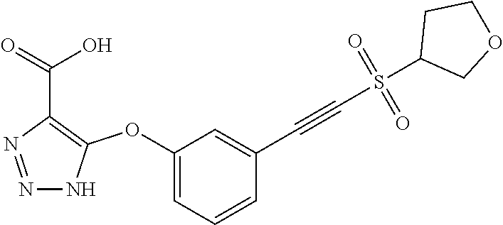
C1(OC2=C(C(=O)O)N=NN2)=CC=CC(C#CS(C2COCC2)(=O)=O)=C1
